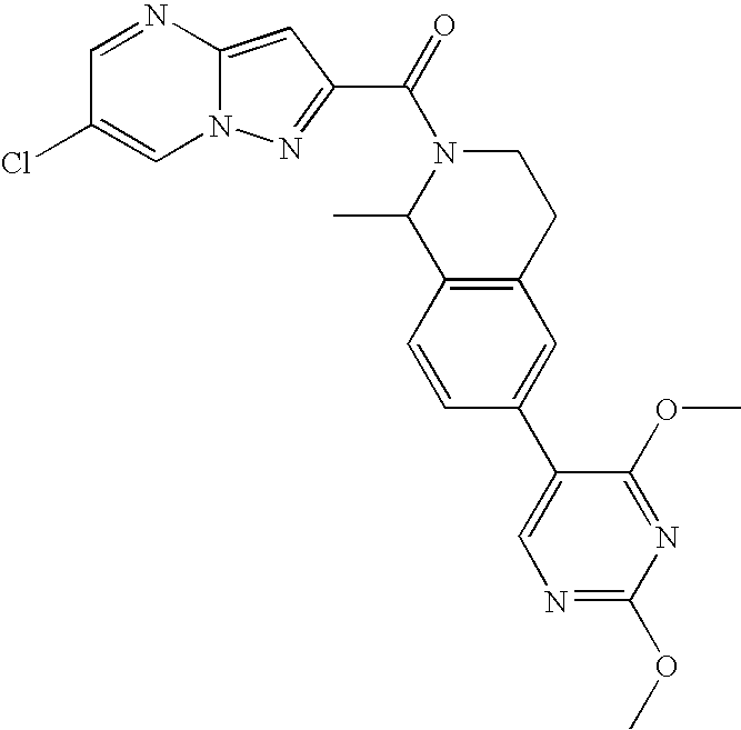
N12C(=CC(C(=O)N3C(C)C4=C(CC3)C=C(C3=CN=C(OC)N=C3OC)C=C4)=N1)N=CC(Cl)=C2
